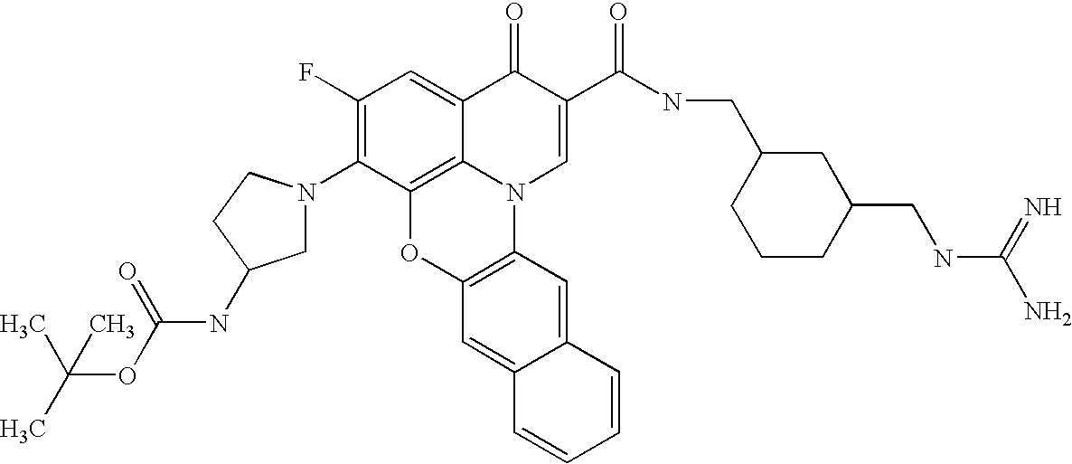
C1(F)=C(N2CC(NC(OC(C)(C)C)=O)CC2)C2=C3C(=C1)C(=O)C(C(=O)NCC1CCCC(CNC(N)=N)C1)=CN3C1=C(O2)C=C2C(=C1)C=CC=C2
